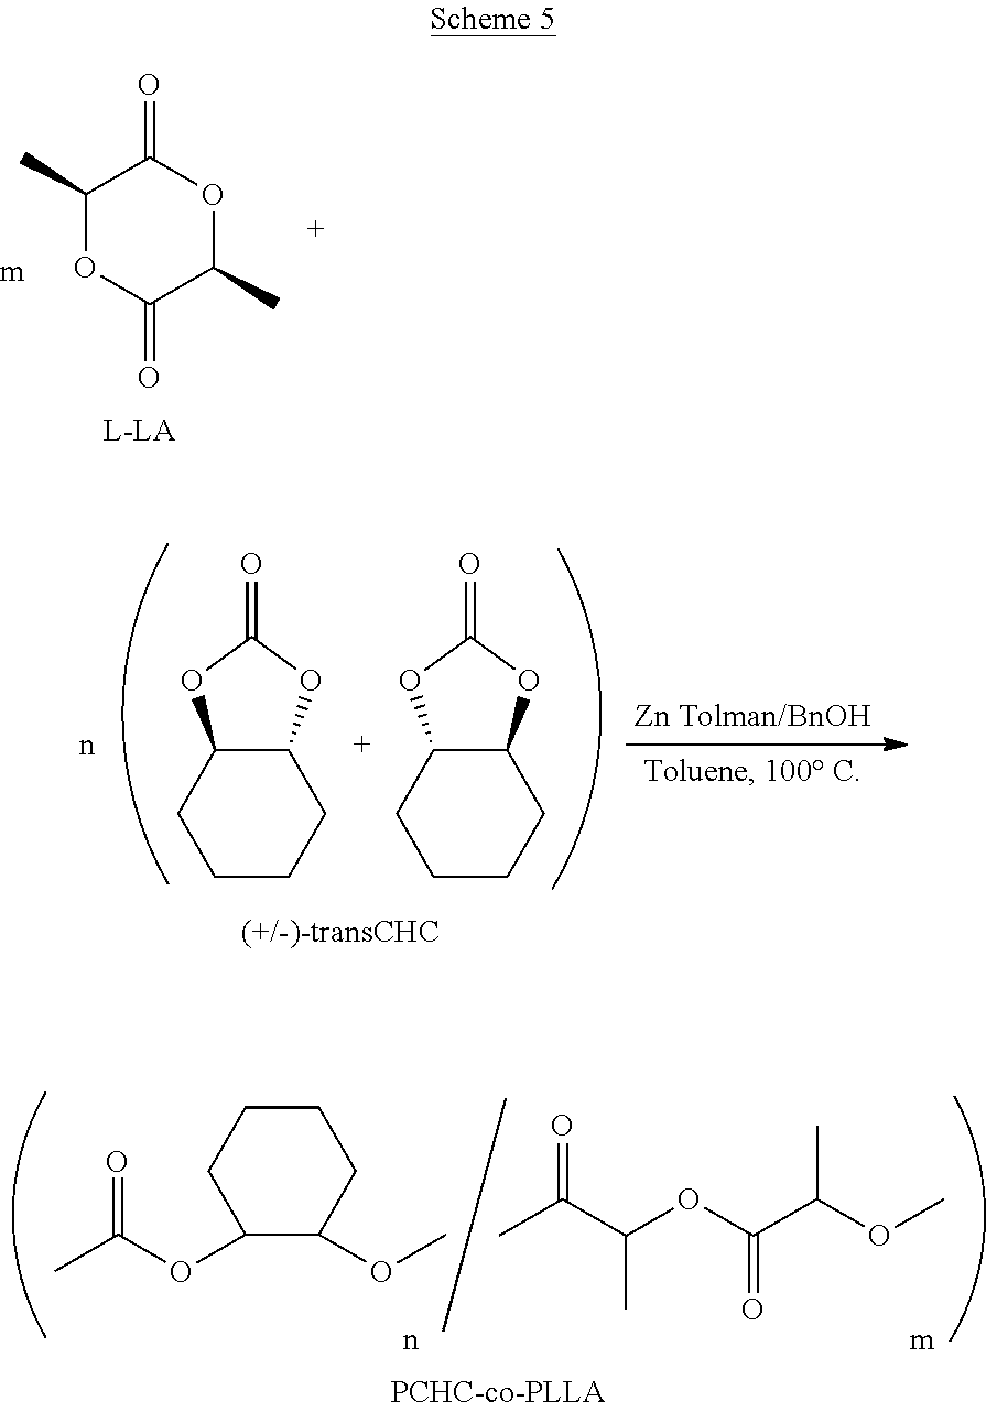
C(=O)(OC1C(OC)CCCC1)C.CC(C(C)OC(=O)C(C)OC)=O.C12C(OC(=O)O1)CCCC2.C12C(OC(=O)O1)CCCC2.C1(C)OC(=O)C(C)OC1=O
